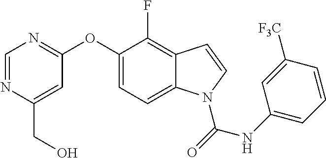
C(C1=CC(OC2=CC=C3C(=C2F)C=CN3C(NC2=CC=CC([F3C])=C2)=O)=NC=N1)O
